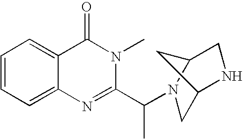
C1=CC=C2C(=C1)C(=O)N(C)C(C(C)N1CC3NCC1C3)=N2
